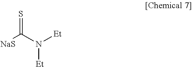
[NaS]C(N([Et])[Et])=S
